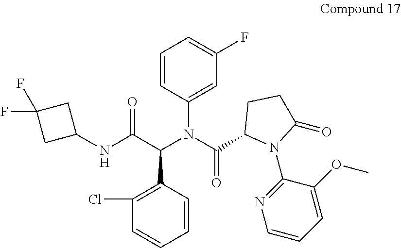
C1(F)=CC=CC(N(C(C2N(C3=NC=CC=C3OC)C(=O)CC2)=O)C(C(NC2CC(F)(F)C2)=O)C2=C(Cl)C=CC=C2)=C1
